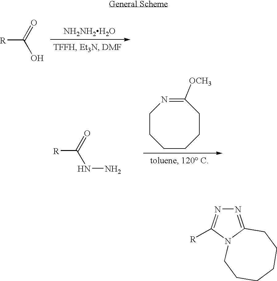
[R]C(=O)O.[NH2NH2H2O].[R]C(=O)NN.C1CCCC([OCH3])=NCC1.N1=C2N(C([R])=N1)CCCCCC2
